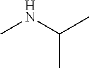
CC(NC)C
